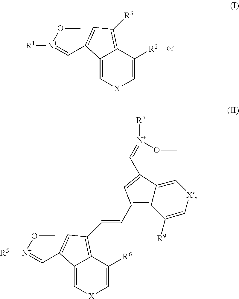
C12=C[X]C=C([R2])C1=C([R3])C=C2C=[N+]([R1])OC.C12=C[X]C=C([R6])C1=C(C=CC1=C3C([R9])=C[X]C=C3C(C=[N+]([R7])OC)=C1)C=C2C=[N+]([R5])OC
